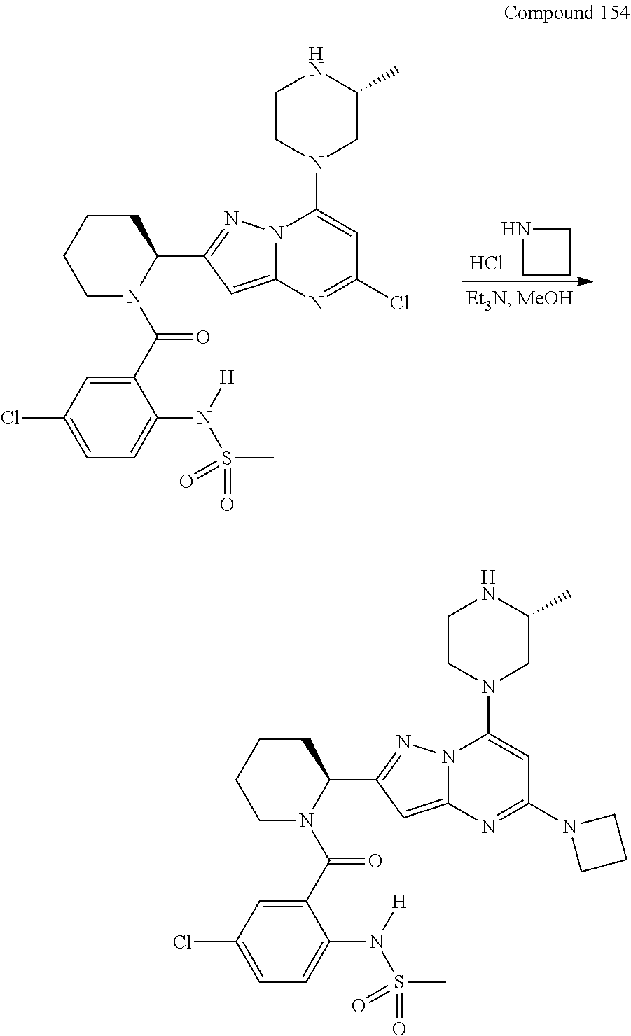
N1CCC1.Cl.C1CCN(C(C2=CC(Cl)=CC=C2N(S(=O)(C)=O)[H])=O)C(C2=NN3C(=C2)N=C(Cl)C=C3N2CC(C)NCC2)C1.C1CCN(C(C2=CC(Cl)=CC=C2N(S(=O)(C)=O)[H])=O)C(C2=NN3C(=C2)N=C(N2CCC2)C=C3N2CC(C)NCC2)C1
